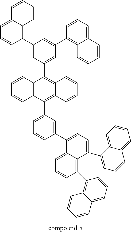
C1(C2=CC(C3=C4C(=C(C5=CC=CC(C6=CC=C(C7=CC=CC8=CC=CC=C78)C7=C(C8=C9C(=CC=C8)C=CC=C9)C=CC=C67)=C5)C5=C3C=CC=C5)C=CC=C4)=CC(C3=C4C(=CC=C3)C=CC=C4)=C2)=C2C(=CC=C1)C=CC=C2
